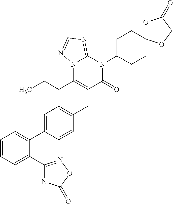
C1=CC=C(C2=NOC(=O)N2)C(C2=CC=C(CC3=C(CCC)N4C(=NC=N4)N(C4CCC5(CC4)OC(=O)CO5)C3=O)C=C2)=C1
